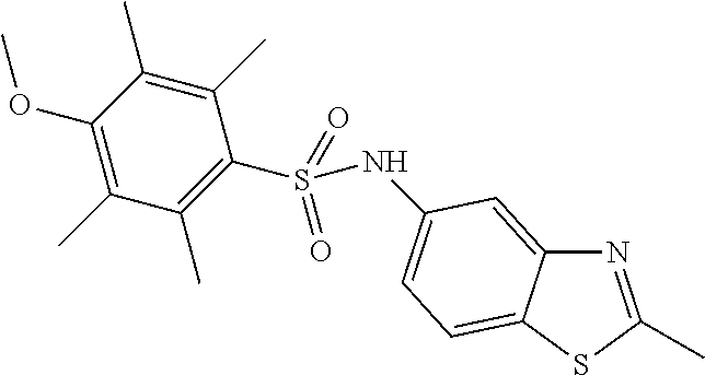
N1=C(C)SC2=CC=C(NS(C3=C(C)C(C)=C(OC)C(C)=C3C)(=O)=O)C=C12
